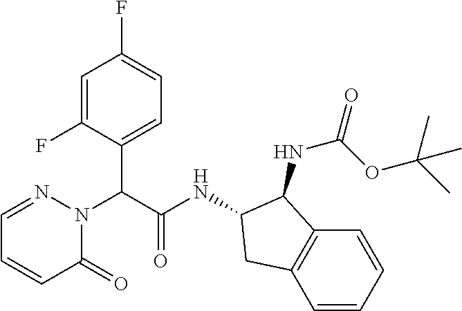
C1=C(F)C(C(C(NC2C(NC(=O)OC(C)(C)C)C3=C(C=CC=C3)C2)=O)N2N=CC=CC2=O)=CC=C1F
